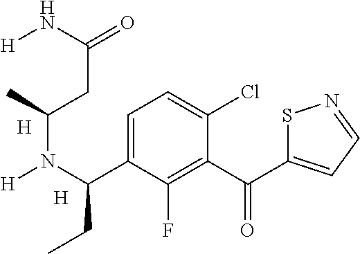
S1C(C(C2=C(F)C(C(N([H])C(C)CC(=O)N[H])CC)=CC=C2Cl)=O)=CC=N1.[H].[H]
